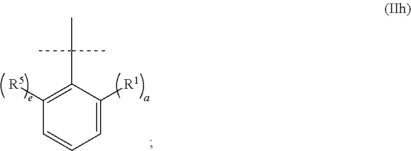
C1=C([R1])C(C(C)(C)C)=C([R5])C=C1
